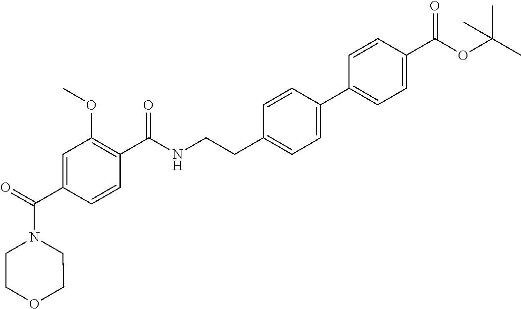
C1=C(C(=O)N2CCOCC2)C=CC(C(NCCC2=CC=C(C3=CC=C(C(OC(C)(C)C)=O)C=C3)C=C2)=O)=C1OC
